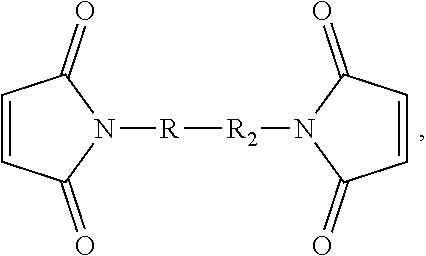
C1=CC(=O)N([R][R2]N2C(=O)C=CC2=O)C1=O
